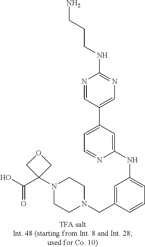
OC(C1(N2CCN(CC3=CC(NC4=CC(C5=CN=C(NCCCN)N=C5)=CC=N4)=CC=C3)CC2)COC1)=O
